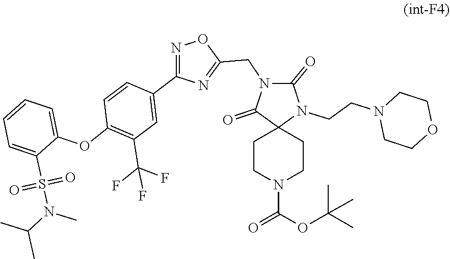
O=C(N1CCC2(N(CCN3CCOCC3)C(=O)N(CC3=NC(C4=CC(C(F)(F)F)=C(OC5=CC=CC=C5S(N(C)C(C)C)(=O)=O)C=C4)=NO3)C2=O)CC1)OC(C)(C)C
